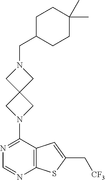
C1C(CN2CC3(C2)CN(C2=NC=NC4=C2C=C(C[CF3])S4)C3)CCC(C)(C)C1
